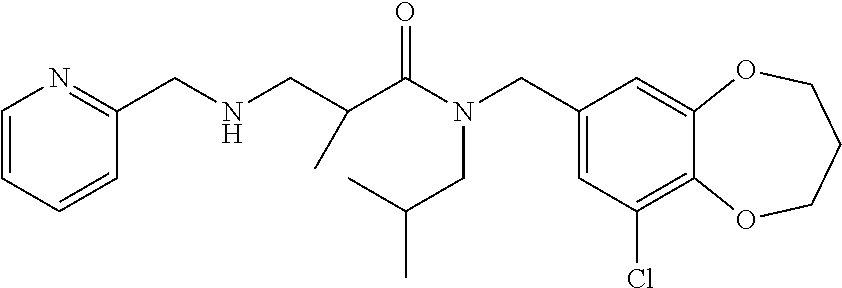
C1(CN(C(=O)C(CNCC2=NC=CC=C2)C)CC(C)C)=CC(Cl)=C2C(=C1)OCCCO2
